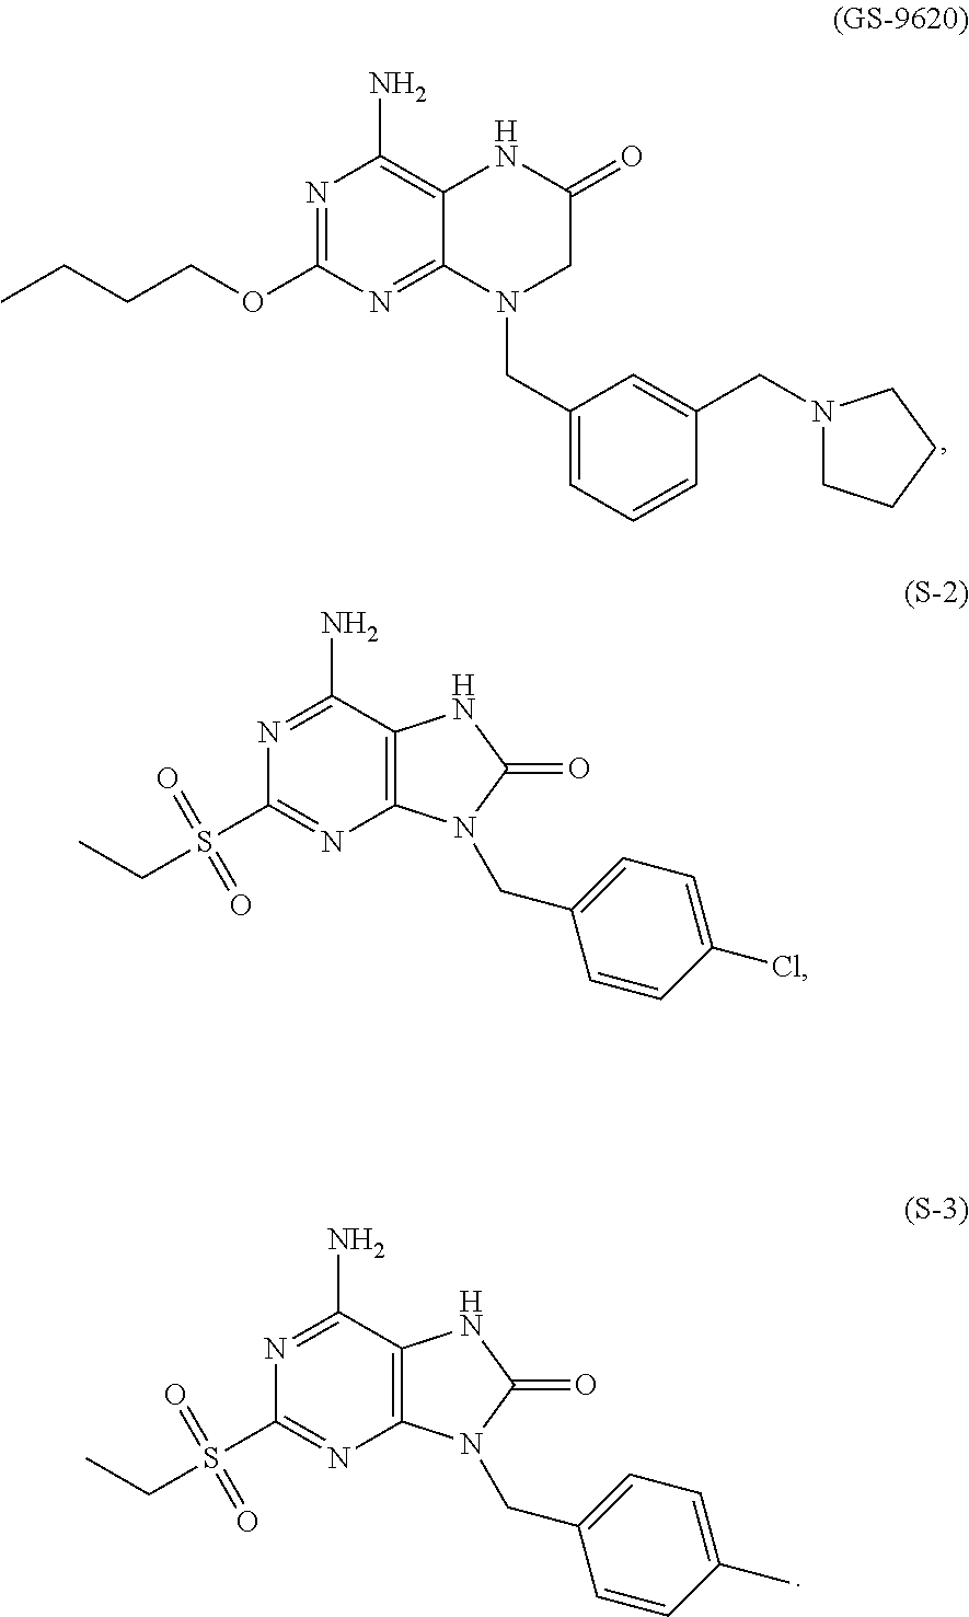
N1=C(OCCCC)N=C2C(=C1N)NC(=O)CN2CC1=CC=CC(CN2CCCC2)=C1.N1=C(N)C2=C(N=C1S(CC)(=O)=O)N(CC1=CC=C(C)C=C1)C(=O)N2.N1=C(N)C2=C(N=C1S(CC)(=O)=O)N(CC1=CC=C(Cl)C=C1)C(=O)N2
